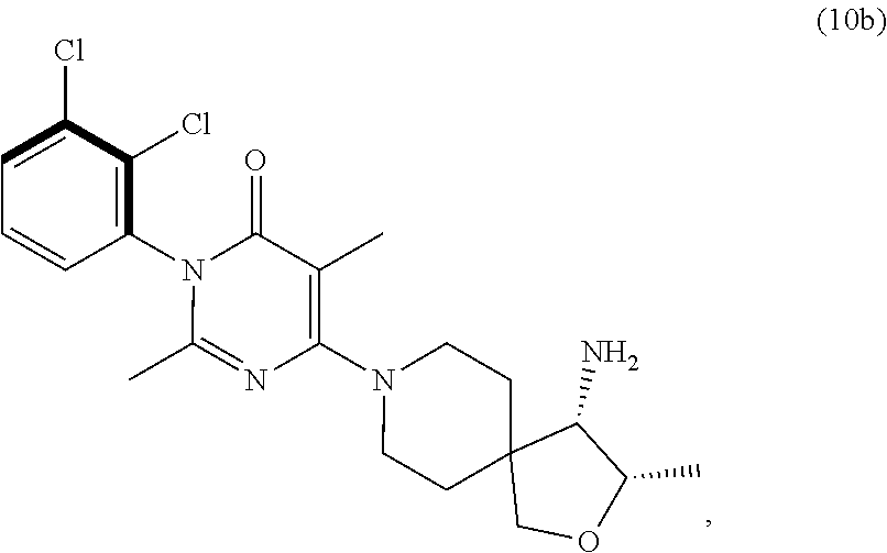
C1=C(Cl)C(Cl)=C(N2C(C)=NC(N3CCC4(CC3)COC(C)C4N)=C(C)C2=O)C=C1
